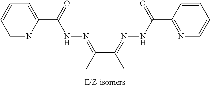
C1=NC(C(=O)NN=C(C(=NNC(C2=NC=CC=C2)=O)C)C)=CC=C1
